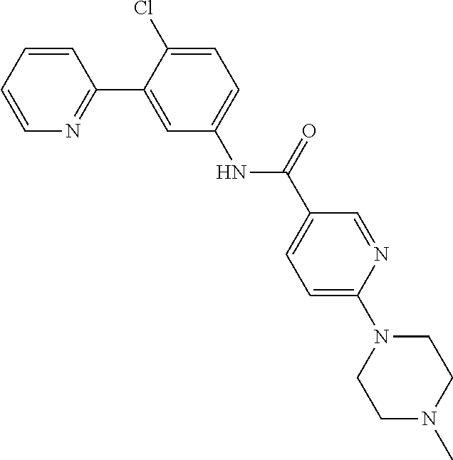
C1(C2=CC(NC(=O)C3=CC=C(N4CCN(C)CC4)N=C3)=CC=C2Cl)=NC=CC=C1
